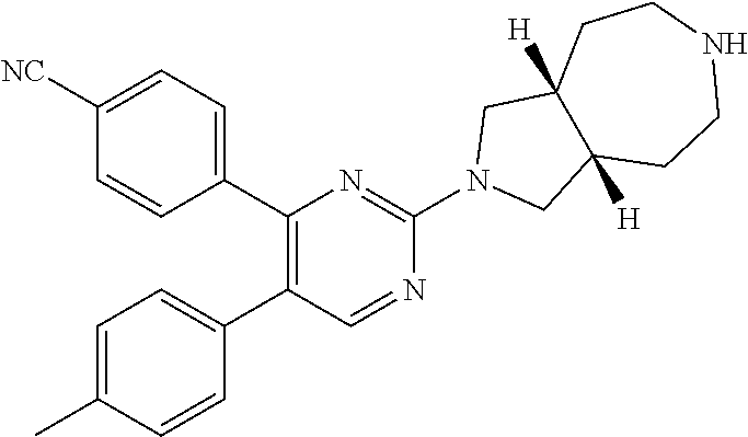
C1(C2=CC=C([NC])C=C2)=C(C2=CC=C(C)C=C2)C=NC(N2CC3([H])C([H])(C2)CCNCC3)=N1
